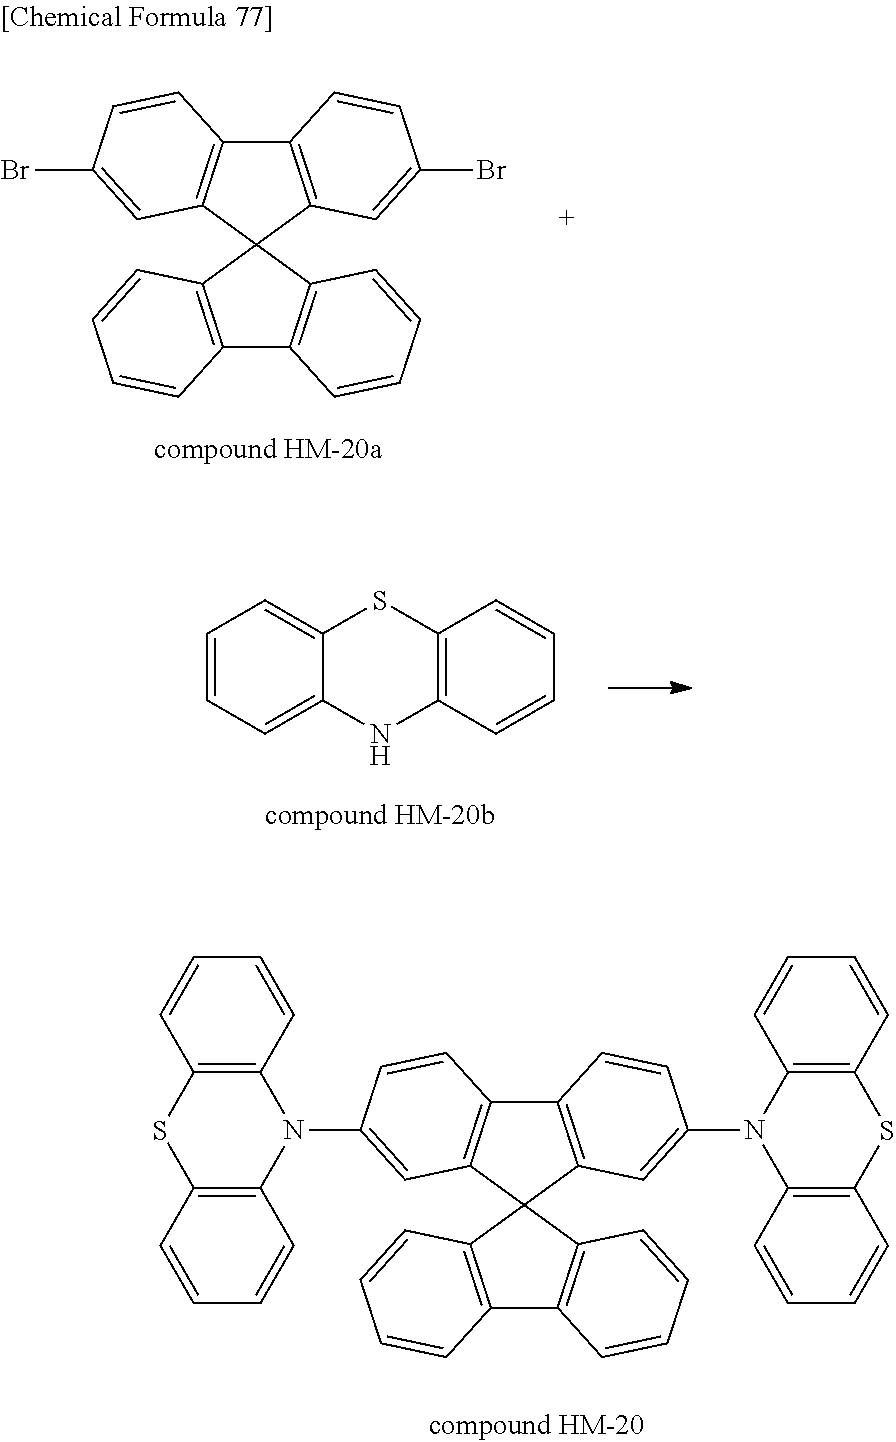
C12=C(C=CC=C1)C1(C3=C2C=CC=C3)C2=C(C3=C1C=C(Br)C=C3)C=CC(Br)=C2.C12=CC=CC=C1NC1=C(S2)C=CC=C1.C12=C(C=CC=C1)C1(C3=C2C=CC=C3)C2=C(C3=C1C=C(N1C4=C(SC5=C1C=CC=C5)C=CC=C4)C=C3)C=CC(N1C3=C(SC4=C1C=CC=C4)C=CC=C3)=C2
